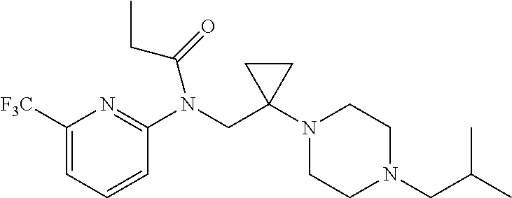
C1([F3C])=CC=CC(N(CC2(N3CCN(CC(C)C)CC3)CC2)C(=O)CC)=N1
